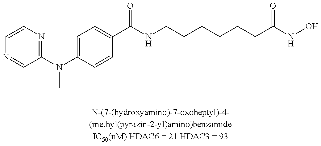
C1=CN=C(N(C2=CC=C(C(NCCCCCCC(NO)=O)=O)C=C2)C)C=N1
